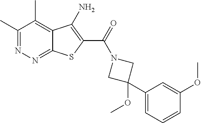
C1(C)=NN=C2C(=C1C)C(N)=C(C(=O)N1CC(OC)(C3=CC=CC(OC)=C3)C1)S2
